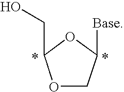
O1CC([Base])OC1CO
